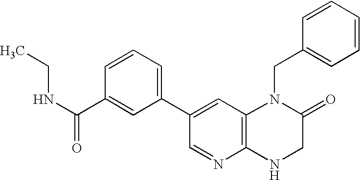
C1=C(C2=CC3=C(N=C2)NCC(=O)N3CC2=CC=CC=C2)C=C(C(NCC)=O)C=C1
